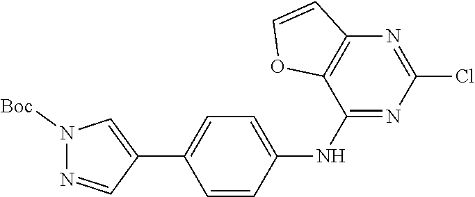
N1=CC(C2=CC=C(NC3=NC(Cl)=NC4=C3OC=C4)C=C2)=CN1[Boc]
